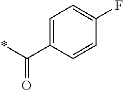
C1=C(C(*)=O)C=CC(F)=C1
